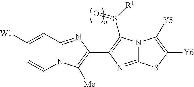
C1([W1])=CC2=NC(C3=C(S([R1])=O)N4C(=N3)SC([Y6])=C4[Y5])=C([Me])N2C=C1
